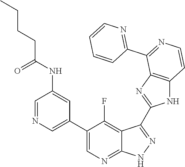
C1=NC=C(C2=CN=C3C(=C2F)C(C2=NC4=C(N2)C=CN=C4C2=NC=CC=C2)=N[N H]3)C=C1NC(CCCC)=O
